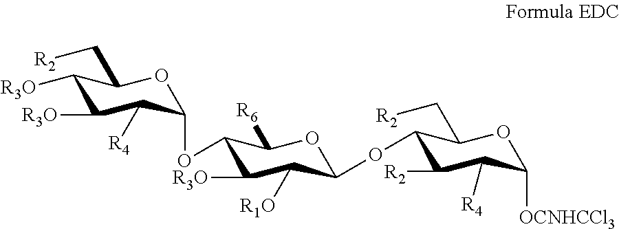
C1([R3O])C([R3O])C([R4])C(OC2C([R3O])C([R1O])C(OC3C([R2])C([R4])C([OCNHCCl3])OC3C[R2])OC2[R6])OC1C[R2]
